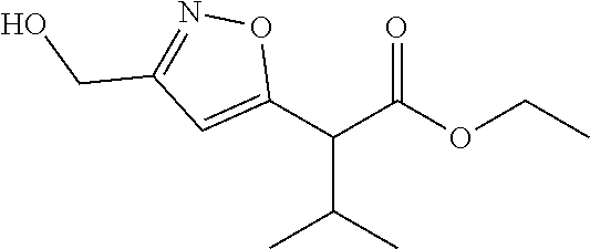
O1C(C(C(=O)OCC)C(C)C)=CC(CO)=N1
